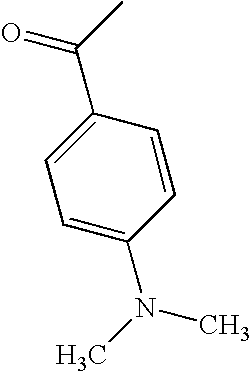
C(C1=CC=C(N(C)C)C=C1)(C)=O
